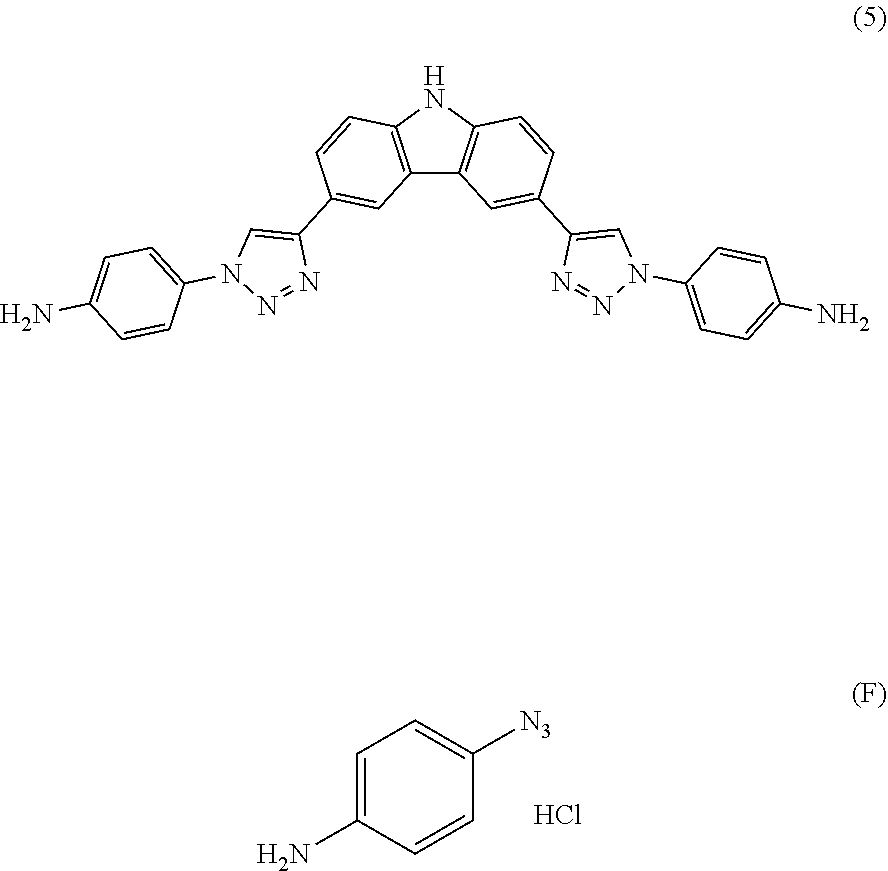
C1=CC(N)=CC=C1[N3].Cl.C12=C(NC3=C1C=C(C1=CN(C4=CC=C(N)C=C4)N=N1)C=C3)C=CC(C1=CN(C3=CC=C(N)C=C3)N=N1)=C2
